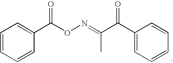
C1=CC=CC(C(ON=C(C(C2=CC=CC=C2)=O)C)=O)=C1
